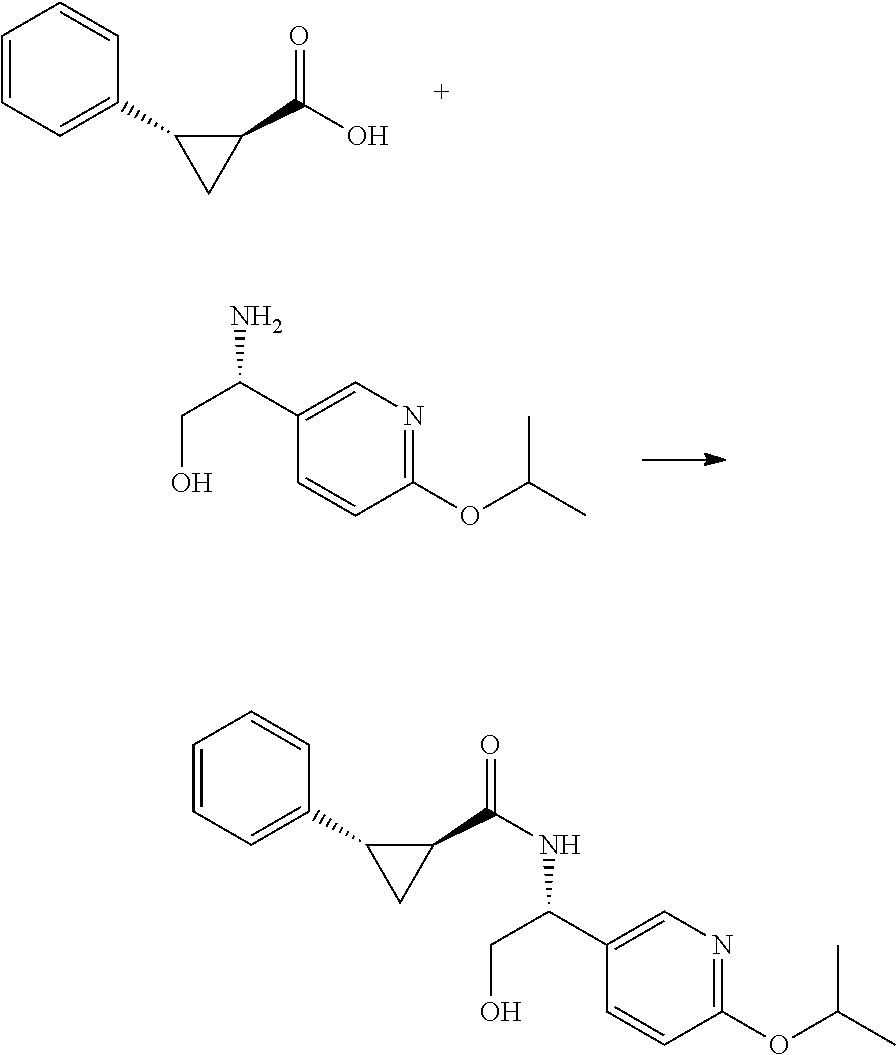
C1=CC=C(C2CC2C(O)=O)C=C1.C1(C(CO)N)=CN=C(OC(C)C)C=C1.C1=CC=C(C2CC2C(NC(CO)C2=CN=C(OC(C)C)C=C2)=O)C=C1
